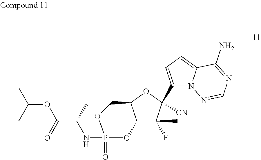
C12C(F)(C)C(C3=CC=C4N3N=CN=C4N)([CN])OC1COP(=O)(NC(C)C(=O)OC(C)C)O2
